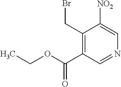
C1(C(OCC)=O)=C(CBr)C([NO2])=CN=C1
